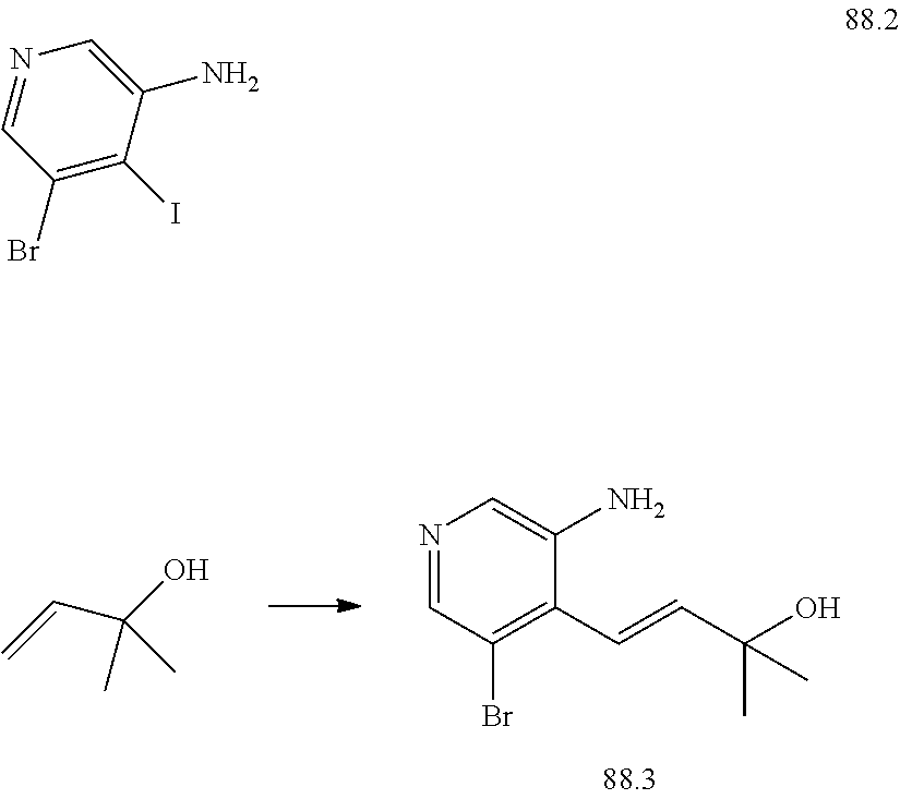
N1=CC(Br)=C(C=CC(O)(C)C)C(N)=C1.C=CC(O)(C)C.C1(Br)=C(I)C(N)=CN=C1
